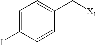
C1=C(I)C=CC(C[X1])=C1
